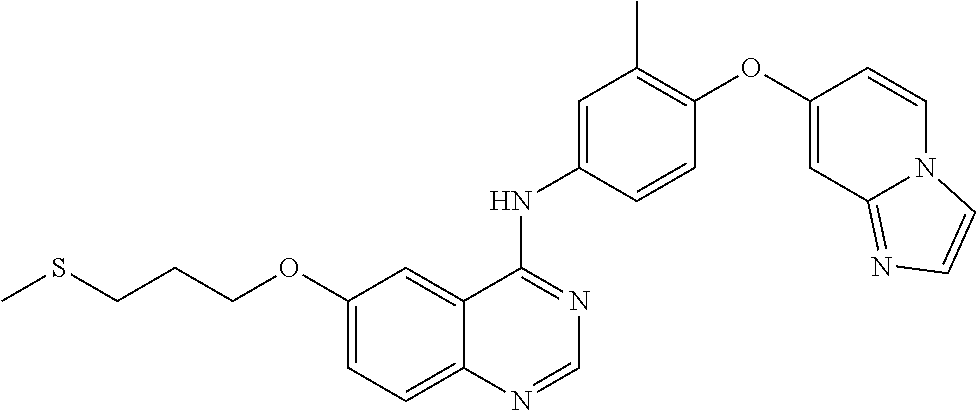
C12=CC=C(OCCCSC)C=C1C(NC1=CC(C)=C(OC3=CC4=NC=CN4C=C3)C=C1)=NC=N2
